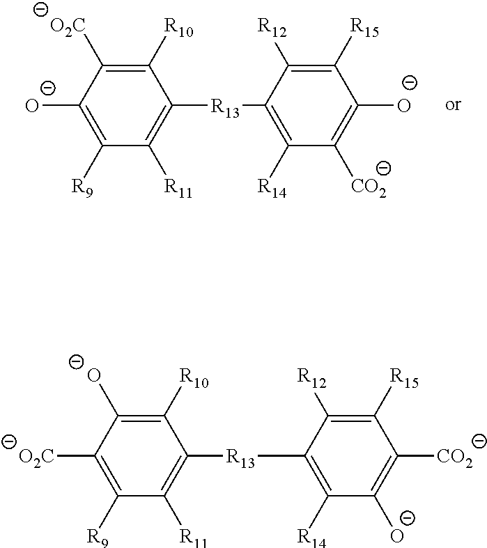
C1([R10])=C([O-])C([O2C])=C([R9])C([R11])=C1[R13]C1=C([R14])C([O-])=C([CO2])C([R15])=C1[R12].C1([R10])=C([O2C])C([O-])=C([R9])C([R11])=C1[R13]C1=C([R14])C([CO2])=C([O-])C([R15])=C1[R12]
